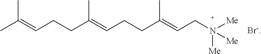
C(=CCCC(=CCCC(=CCN([Me])([Me])[Me])C)C)(C)C.[Br-]
